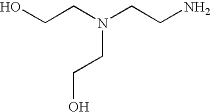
OCCN(CCN)CCO
